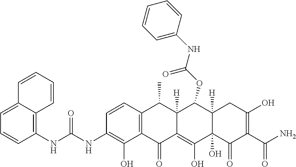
C1=CC2=C(C(O)=C1NC(NC1=C3C(=CC=C1)C=CC=C3)=O)C(=O)C1=C(O)C3(O)C([H])(C(OC(NC4=CC=CC=C4)=O)C1([H])C2C)CC(O)=C(C(N)=O)C3=O
